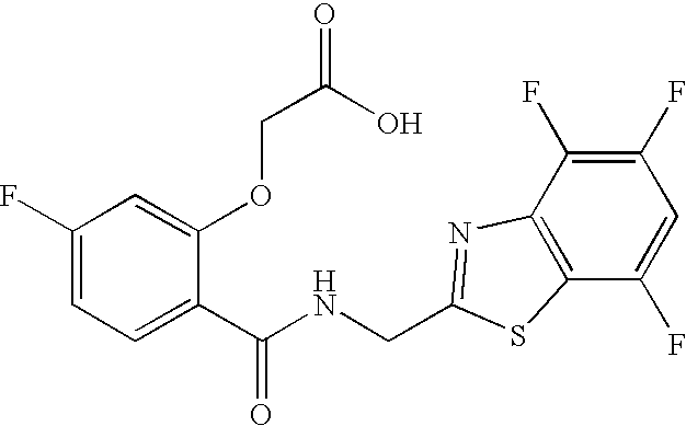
C1(F)=CC=C(C(NCC2=NC3=C(C(F)=CC(F)=C3F)S2)=O)C(OCC(O)=O)=C1
